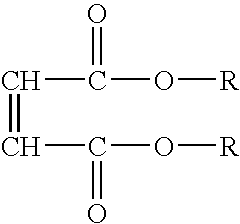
C(C(O[R])=O)=CC(=O)O[R]
